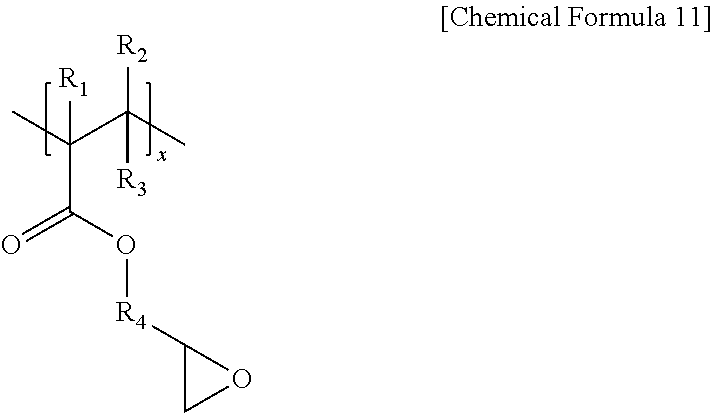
O=C(O[R4]C1CO1)C(C)(C(C)([R2])[R3])[R1]
